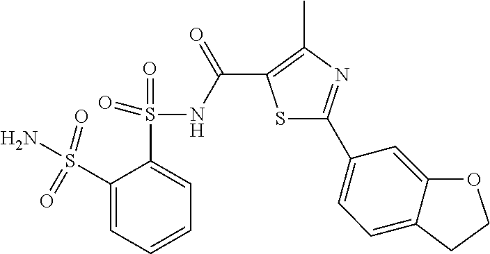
C1(S(=O)(N)=O)=CC=CC=C1S(NC(C1=C(C)N=C(C2=CC=C3C(=C2)OCC3)S1)=O)(=O)=O
